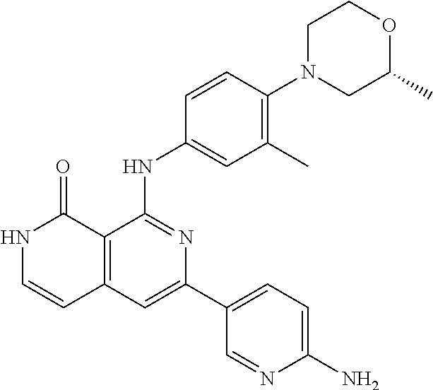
C1=CC(NC2=NC(C3=CC=C(N)N=C3)=CC3=C2C(=O)NC=C3)=CC(C)=C1N1CC(C)OCC1
